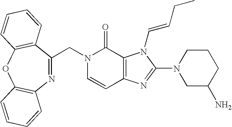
C1=CC2=C(C(=O)N1CC1=NC3=C(OC4=C1C=CC=C4)C=CC=C3)N(C=CCC)C(N1CC(N)CCC1)=N2
